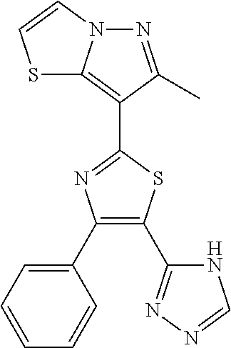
C1(C2=CC=CC=C2)=C(C2=NN=CN2)SC(C2=C3N(N=C2C)C=CS3)=N1
